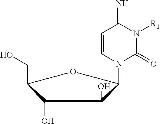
C1=CN(C2C(O)C(O)C(CO)O2)C(=O)N([R1])C1=N
